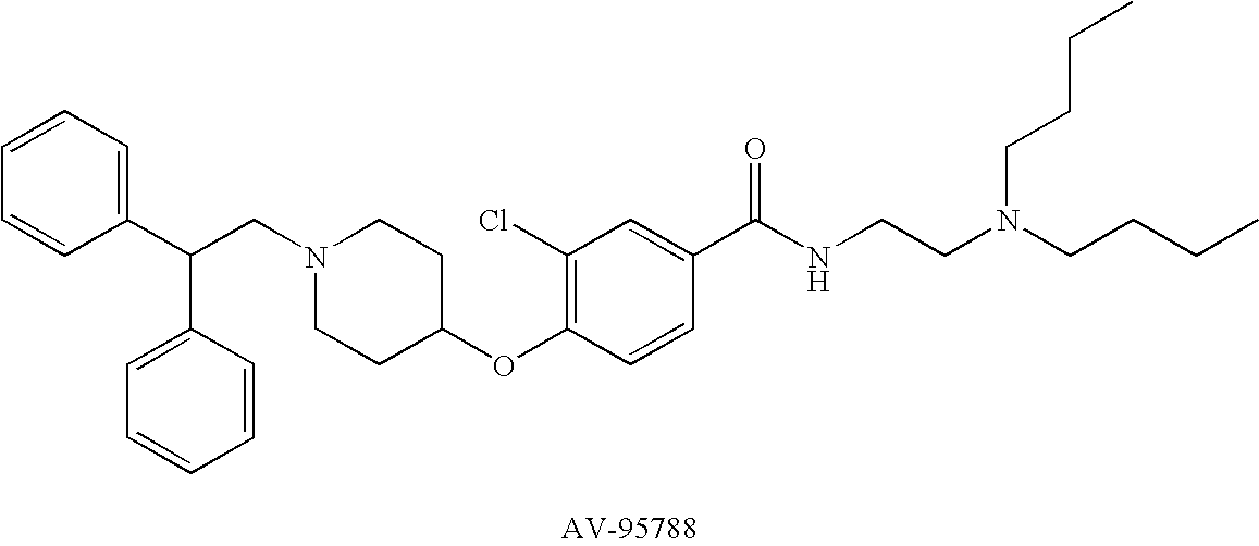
C1=CC=C(C(C2=CC=CC=C2)CN2CCC(OC3=C(Cl)C=C(C(=O)NCCN(CCCC)CCCC)C=C3)CC2)C=C1
